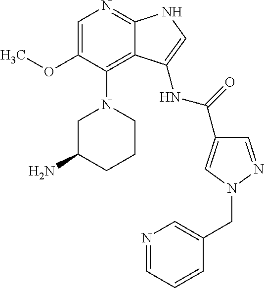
C1=C(OC)C(N2CC(N)CCC2)=C2C(=N1)NC=C2NC(=O)C1=CN(CC2=CN=CC=C2)N=C1
